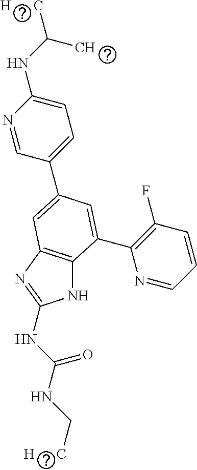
N1C2=C(N=C1NC(NC[H      C])=O)C=C(C1=CC=C(NC([H      C])C)N=C1)C=C2C1=C(F)C=CC=N1
